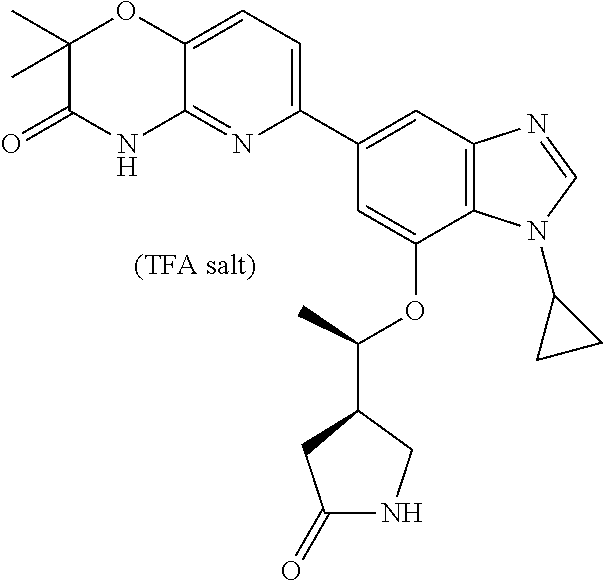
C1(C2=CC=C3C(=N2)NC(=O)C(C)(C)O3)=CC2=C(C(OC(C3CC(=O)NC3)C)=C1)N(C1CC1)C=N2
